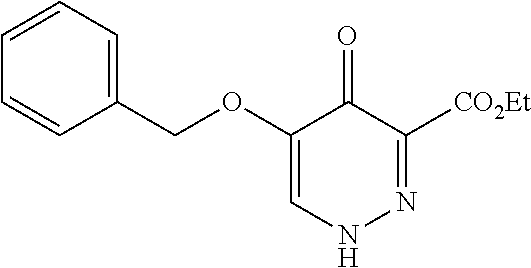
C1(OCC2=CC=CC=C2)=CNN=C([CO2Et])C1=O
